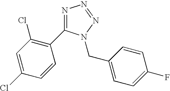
N1=C(C2=C(Cl)C=C(Cl)C=C2)N(CC2=CC=C(F)C=C2)N=N1
